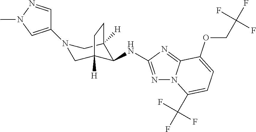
C1(N2CC3([H])C(NC4=NN5C(=N4)C(OCC(F)(F)F)=CC=C5C(F)(F)F)C([H])(C2)CC3)=CN(C)N=C1
